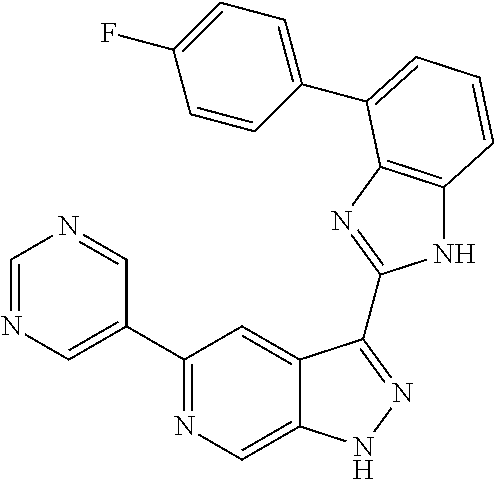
C1=NC=C(C2=NC=C3C(=C2)C(C2=NC4=C(N2)C=CC=C4C2=CC=C(F)C=C2)=NN3)C=N1
